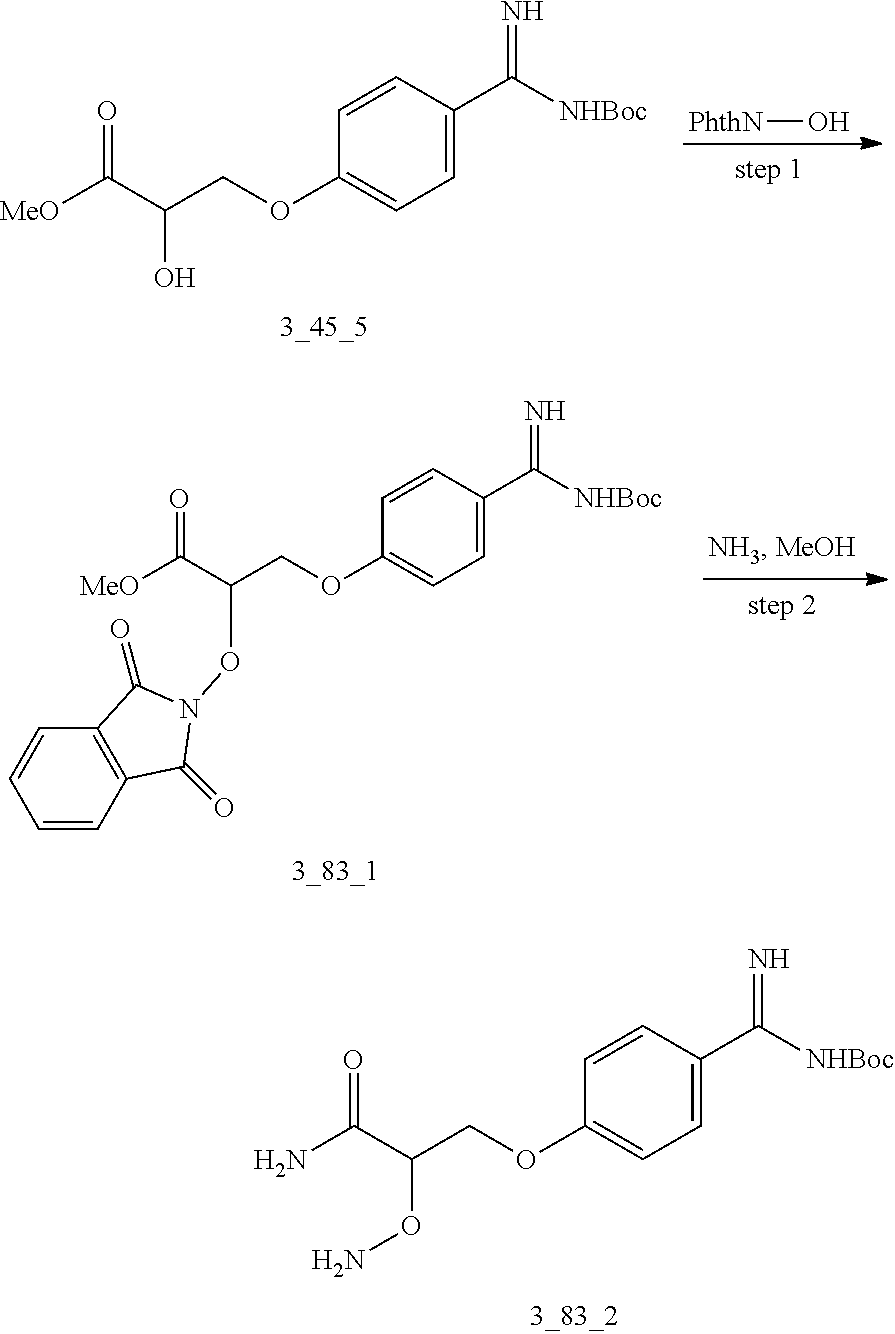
[PhthN]O.C1=C(C([NHBoc])=N)C=CC(OCC(C([MeO])=O)O)=C1.C1=C(C([NHBoc])=N)C=CC(OCC(C([MeO])=O)ON2C(=O)C3=C(C=CC=C3)C2=O)=C1.C1=C(C([NHBoc])=N)C=CC(OCC(C(N)=O)ON)=C1
